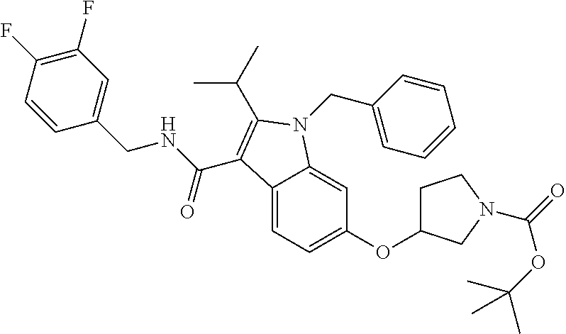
C1(F)=C(F)C=CC(CNC(=O)C2=C(C(C)C)N(CC3=CC=CC=C3)C3=CC(OC4CCN(C(=O)OC(C)(C)C)C4)=CC=C32)=C1
